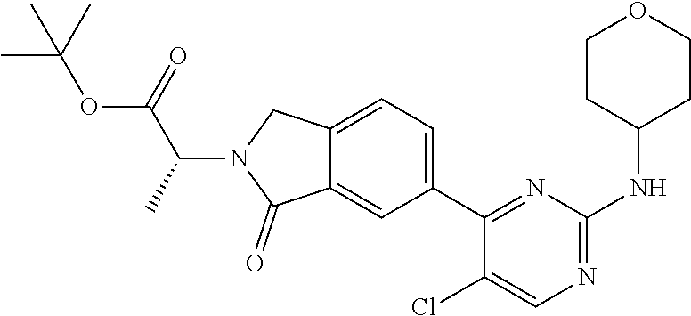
C1(C2=CC=C3C(=C2)C(=O)N(C(C(OC(C)(C)C)=O)C)C3)=NC(NC2CCOCC2)=NC=C1Cl
